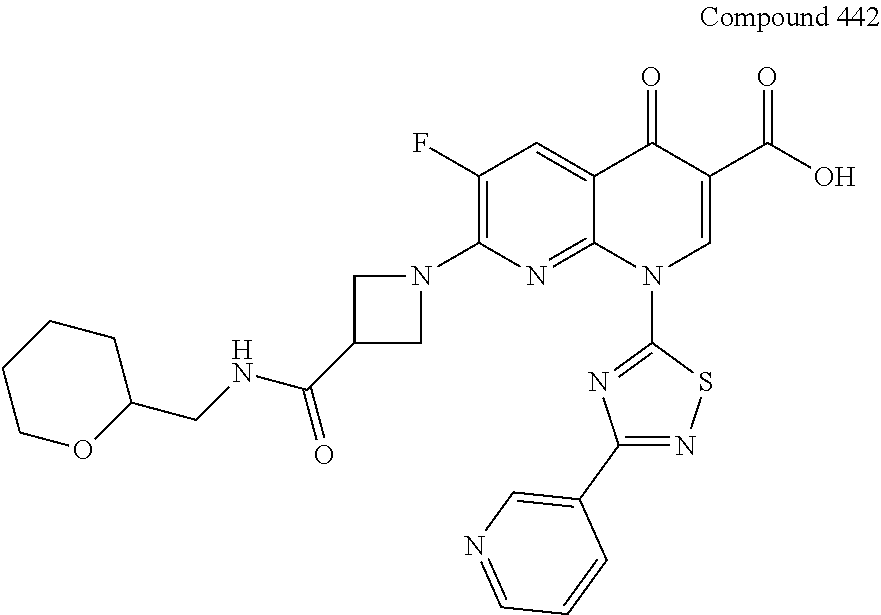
C1(F)=C(N2CC(C(NCC3CCCCO3)=O)C2)N=C2C(=C1)C(=O)C(C(O)=O)=CN2C1=NC(C2=CN=CC=C2)=NS1
